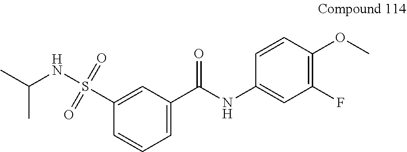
C1=C(C(NC2=CC(F)=C(OC)C=C2)=O)C=C(S(NC(C)C)(=O)=O)C=C1
